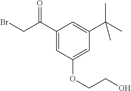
C1(C(=O)CBr)=CC(OCCO)=CC(C(C)(C)C)=C1
